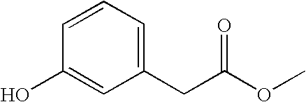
C1(CC(OC)=O)=CC=CC(O)=C1
